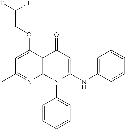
C1(C)=NC2=C(C(OCC(F)F)=C1)C(=O)C=C(NC1=CC=CC=C1)N2C1=CC=CC=C1
